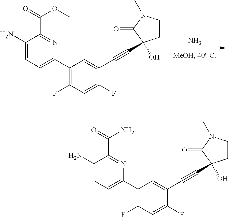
N.C1(N)=CC=C(C2=C(F)C=C(F)C(C#CC3(O)CCN(C)C3=O)=C2)N=C1C(=O)OC.C1(N)=CC=C(C2=C(F)C=C(F)C(C#CC3(O)CCN(C)C3=O)=C2)N=C1C(=O)N
